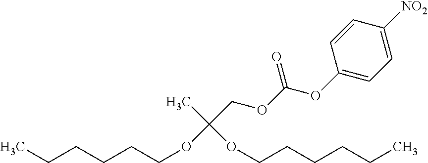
CCCCCCOC(COC(OC1=CC=C([NO2])C=C1)=O)(C)OCCCCCC
